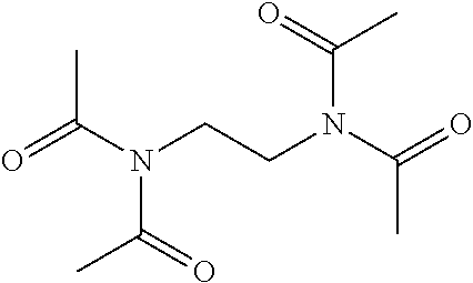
CC(N(CCN(C(C)=O)C(C)=O)C(=O)C)=O
